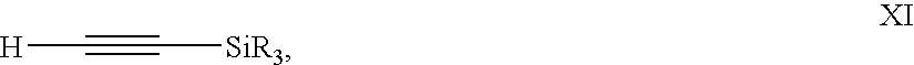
C([H])#C[SiR3]
